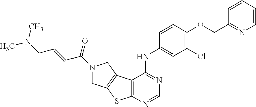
C12=C(N=CN=C1NC1=CC(Cl)=C(OCC3=NC=CC=C3)C=C1)SC1=C2CN(C(=O)C=CCN(C)C)C1
